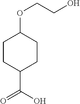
C1CC(C(O)=O)CCC1OCCO
